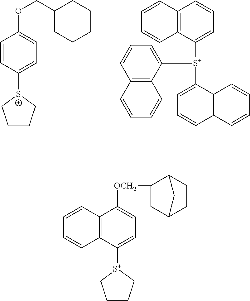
C1=CC(OCC2CCCCC2)=CC=C1[S+]1CCCC1.C12=C(C([S+](C3=CC=CC4=C3C=CC=C4)C3=CC=CC4=C3C=CC=C4)=CC=C1)C=CC=C2.C1CC[S+](C2=CC=C([OCH2]C3CC4CCC3C4)C3=C2C=CC=C3)C1
